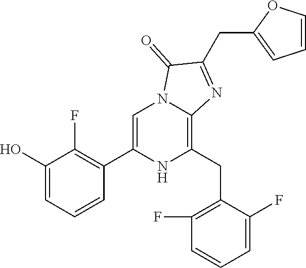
C1(O)=CC=CC(C2=CN3C(=C(CC4=C(F)C=CC=C4F)N2)N=C(CC2=CC=CO2)C3=O)=C1F
